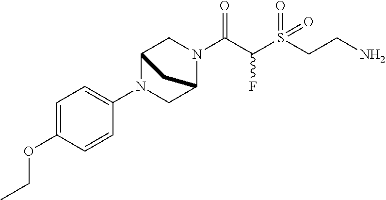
C1=C(OCC)C=CC(N2CC3N(C(C(S(CCN)(=O)=O)F)=O)CC2C3)=C1
